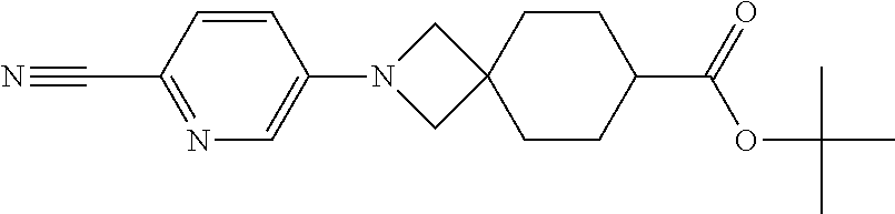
C1CC2(CCC1C(OC(C)(C)C)=O)CN(C1=CN=C(C#N)C=C1)C2
